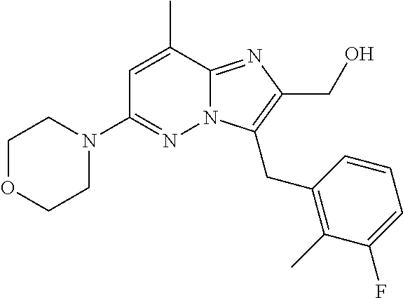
CC1=CC(N2CCOCC2)=NN2C1=NC(CO)=C2CC1=C(C)C(F)=CC=C1
